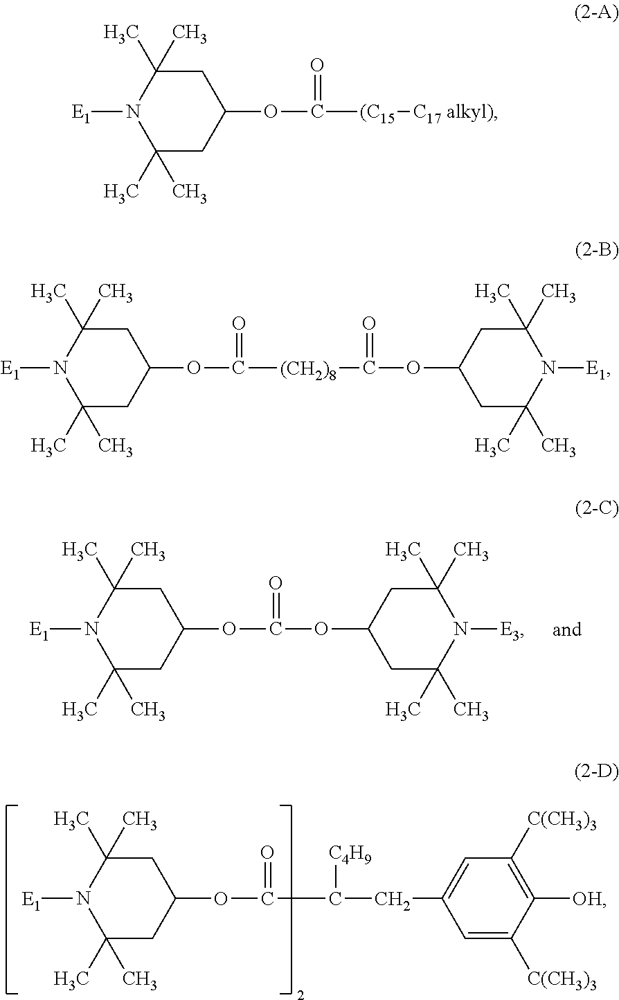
C1(C)(C)CC(OC(=O)C(CC2=CC([C(CH3)3])=C([OH])C([C(CH3)3])=C2)[C4H9])CC(C)(C)N1[E1].C1(C)(C)CC(OC(=O)OC2CC(C)(C)N([E3])C(C)(C)C2)CC(C)(C)N1[E1].C1(C)(C)CC(OC([(C15][C17 alkyl)])=O)CC(C)(C)N1[E1].C1(C)(C)CC(OC([(CH2)8]C(OC2CC(C)(C)N([E1])C(C)(C)C2)=O)=O)CC(C)(C)N1[E1]
